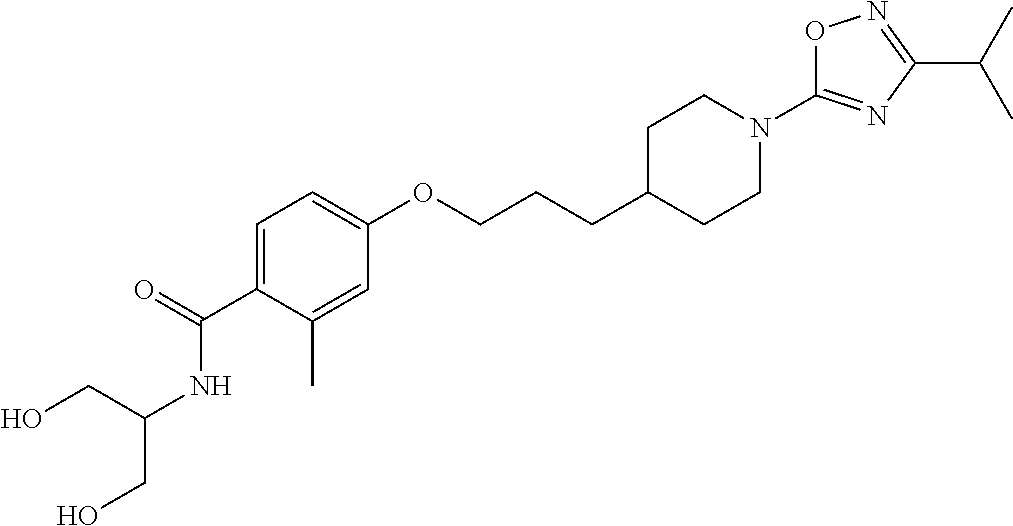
C1=C(C(=O)NC(CO)CO)C(C)=CC(OCCCC2CCN(C3=NC(C(C)C)=NO3)CC2)=C1
